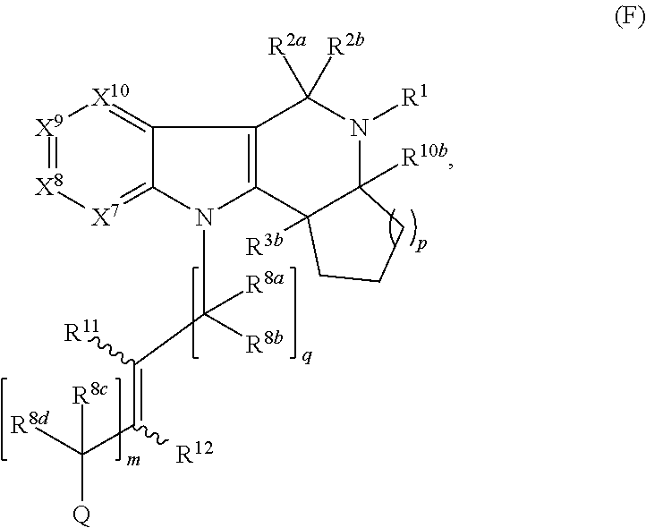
[X9]1=[X8][X7]=C2C(=[X10]1)C1=C(N2C([R8b])(C([R11])=C([R12])C([R8d])([R8c])[Q])[R8a])C2([R3b])C([R10b])(N([R1])C1([R2a])[R2b])CCC2
